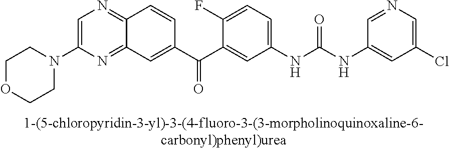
C1=C(N2CCOCC2)N=C2C(=N1)C=CC(C(C1=CC(NC(NC3=CC(Cl)=CN=C3)=O)=CC=C1F)=O)=C2
